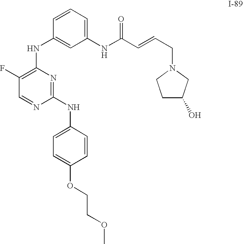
C1=CC=C(NC(C=CCN2CCC(O)C2)=O)C=C1NC1=C(F)C=NC(NC2=CC=C(OCCOC)C=C2)=N1
